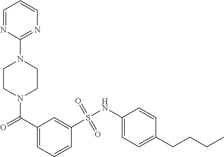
N1(C(=O)C2=CC=CC(S(NC3=CC=C(CCCC)C=C3)(=O)=O)=C2)CCN(C2=NC=CC=N2)CC1
